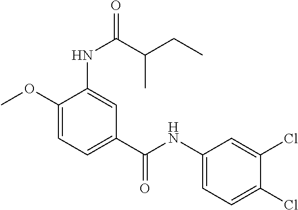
C1(OC)=CC=C(C(NC2=CC=C(Cl)C(Cl)=C2)=O)C=C1NC(C(CC)C)=O
